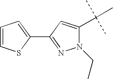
C1=CSC(C2=NN(CC)C(C(C)(C)C)=C2)=C1
